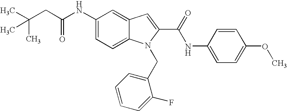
C(CC(NC1=CC=C2C(=C1)C=C(C(NC1=CC=C(OC)C=C1)=O)N2CC1=CC=CC=C1F)=O)(C)(C)C
